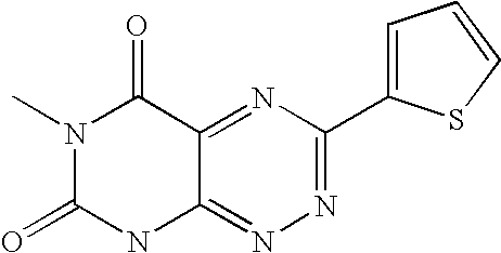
N1=C(C2=CC=CS2)N=C2C(=N1)NC(=O)N(C)C2=O
